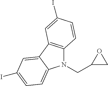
N1(CC2CO2)C2=C(C3=CC(I)=CC=C13)C=C(I)C=C2
